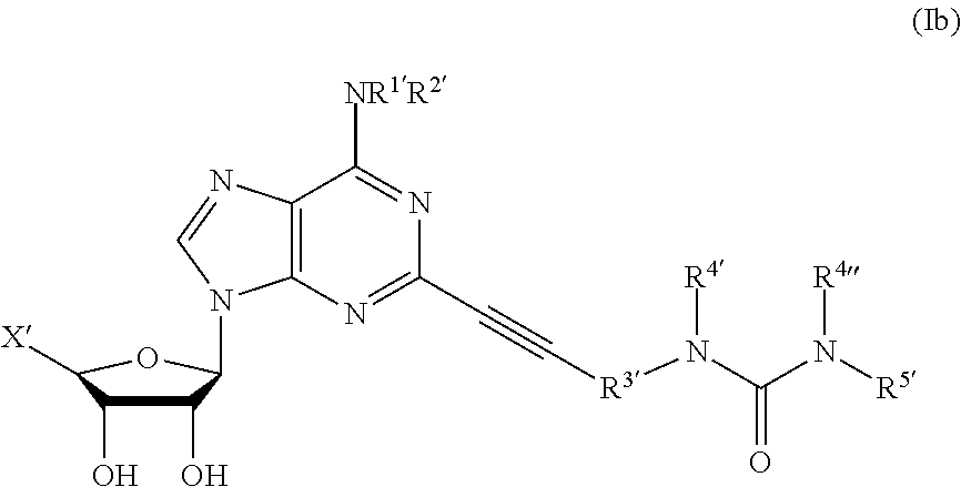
C12=C(N=CN1C1C(O)C(O)C([X])O1)C([NR1R2])=NC(C#C[R3]N(C(N([R5])[R4])=O)[R4])=N2
